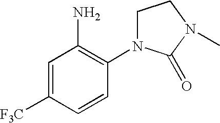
C1=C([F3C])C=CC(N2CCN(C)C2=O)=C1N
